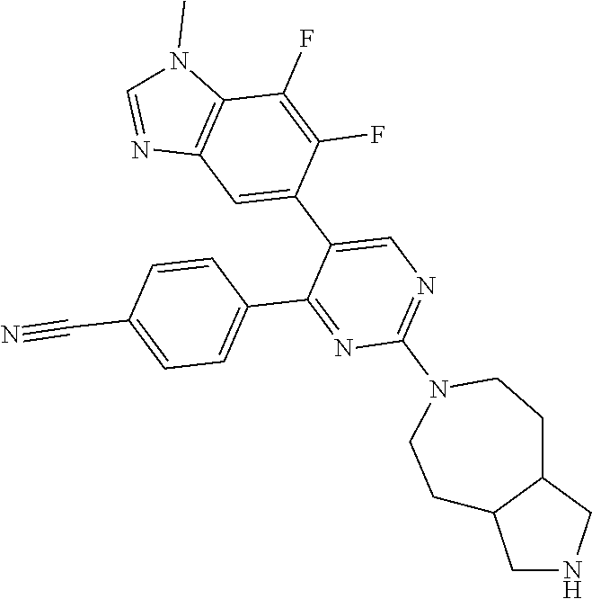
C1=CC(C#N)=CC=C1C1=NC(N2CCC3CNCC3CC2)=NC=C1C1=CC2=C(C(F)=C1F)N(C)C=N2
